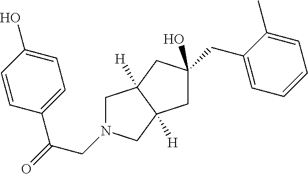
C1=CC(O)=CC=C1C(CN1CC2([H])C([H])(C1)CC(O)(CC1=CC=CC=C1C)C2)=O
